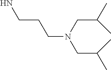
C(CN(CC(C)C)CCCN)(C)C
